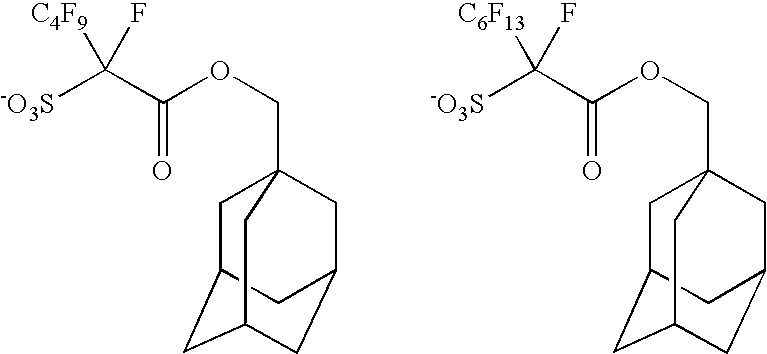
[-O3S]C(C(=O)OCC12CC3CC(CC(C1)C3)C2)(F)[C4F9].[-O3S]C(C(=O)OCC12CC3CC(CC(C1)C3)C2)(F)[C6F13]
